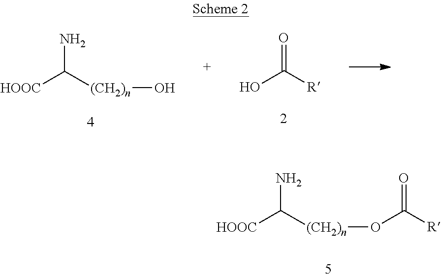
[HOOC]C([(CH2)n]OC(=O)[R])N.[HOOC]C([(CH2)n]O)N.OC(=O)[R]
